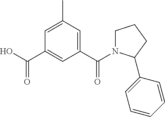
OC(C1=CC(C(=O)N2CCCC2C2=CC=CC=C2)=CC(C)=C1)=O
